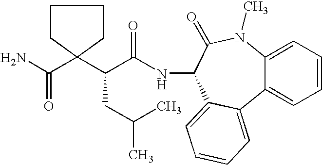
NC(=O)C1(C(C(=O)NC2C(=O)N(C)C3=CC=CC=C3C3=CC=CC=C23)CC(C)C)CCCC1
